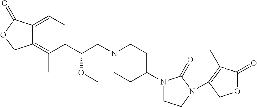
N1(CC(C2=CC=C3C(=C2C)COC3=O)OC)CCC(N2CCN(C3=C(C)C(=O)OC3)C2=O)CC1
